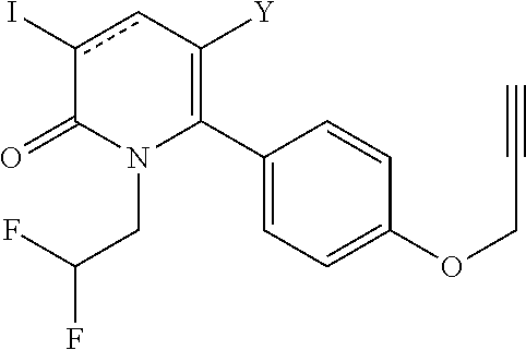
C1(C2=C([Y])cc(I)C(=O)N2CC(F)F)=CC=C(OCC#C)C=C1
